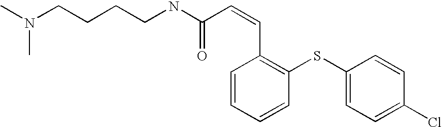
CN(C)CCCCNC(C=CC1=C(SC2=CC=C(Cl)C=C2)C=CC=C1)=O
